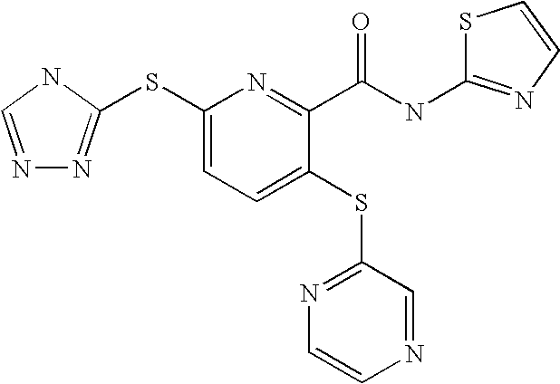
C1(SC2=NN=CN2)=CC=C(SC2=NC=CN=C2)C(C(NC2=NC=CS2)=O)=N1
